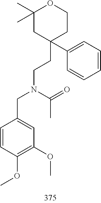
C1(C)(C)CC(C2=CC=CC=C2)(CCN(CC2=CC(OC)=C(OC)C=C2)C(=O)C)CCO1
